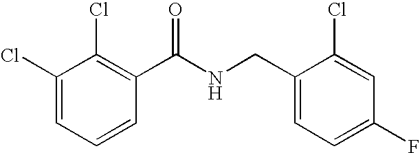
C1(Cl)=CC=CC(C(NCC2=CC=C(F)C=C2Cl)=O)=C1Cl
